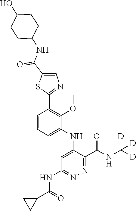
C1=CC=C(NC2=CC(NC(C3CC3)=O)=NN=C2C(NC([D])([D])[D])=O)C(OC)=C1C1=NC=C(C(NC2CCC(O)CC2)=O)S1
